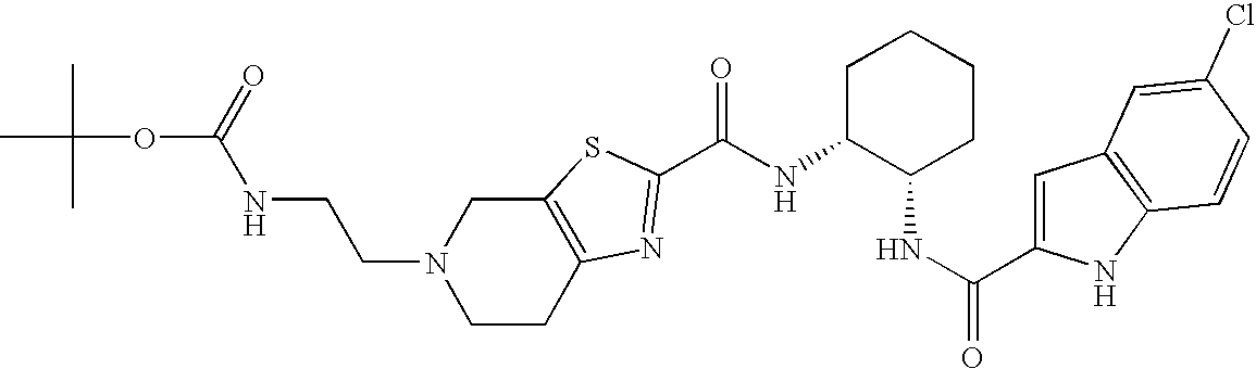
N1(CCNC(=O)OC(C)(C)C)CCC2=C(C1)SC(C(NC1C(NC(C3=CC4=C(N3)C=CC(Cl)=C4)=O)CCCC1)=O)=N2
